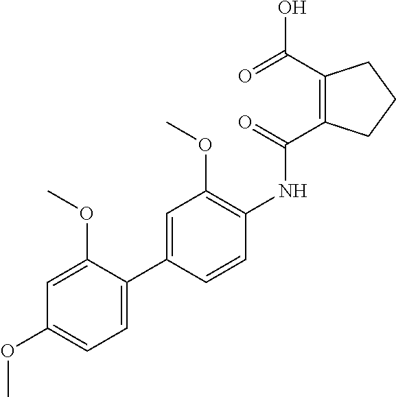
C1=C(OC)C(C2=CC(OC)=C(NC(=O)C3=C(C(=O)O)CCC3)C=C2)=CC=C1OC
